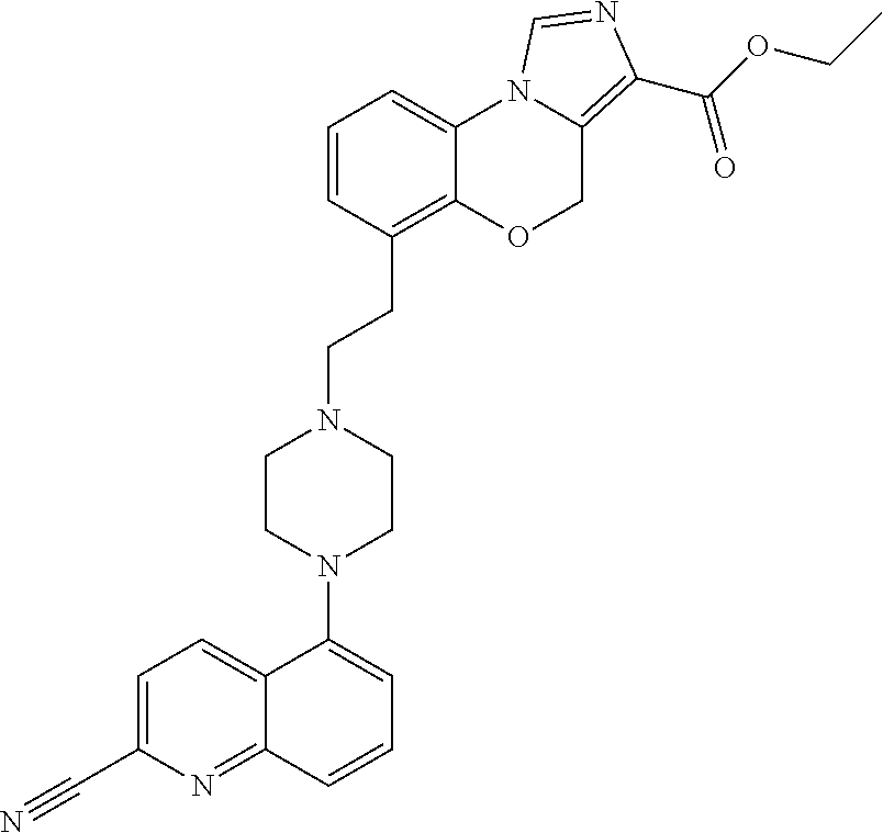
C1=C(C#N)N=C2C(=C1)C(N1CCN(CCC3=C4C(=CC=C3)N3C(=C(C(OCC)=O)N=C3)CO4)CC1)=CC=C2
